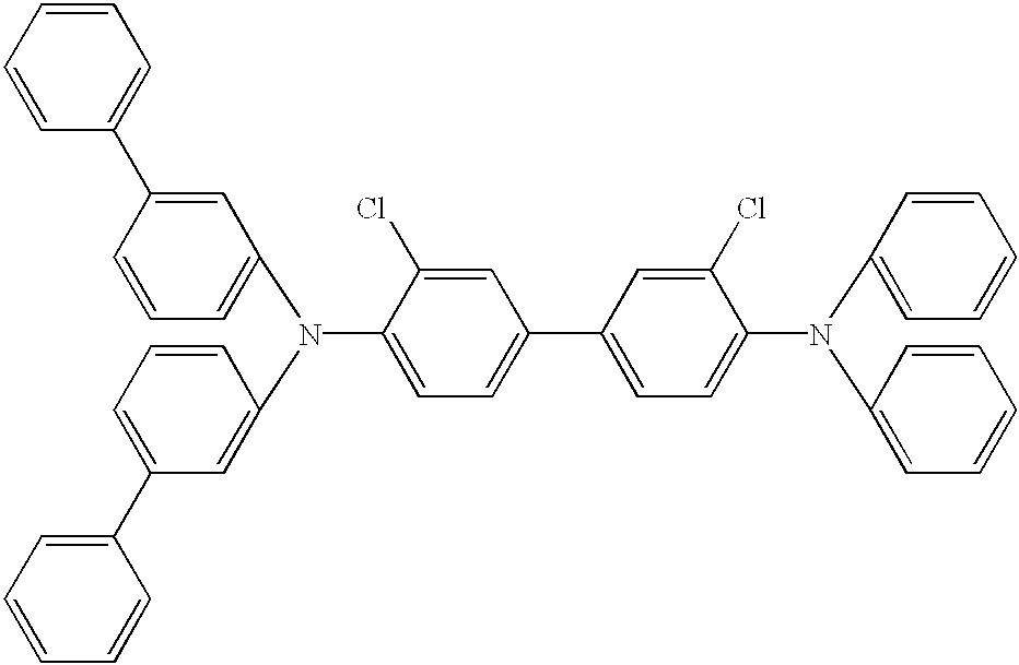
C1=C(Cl)C(N(C2=CC=CC=C2)C2=CC=CC=C2)=CC=C1C1=CC=C(N(C2=CC=CC(C3=CC=CC=C3)=C2)C2=CC(C3=CC=CC=C3)=CC=C2)C(Cl)=C1
